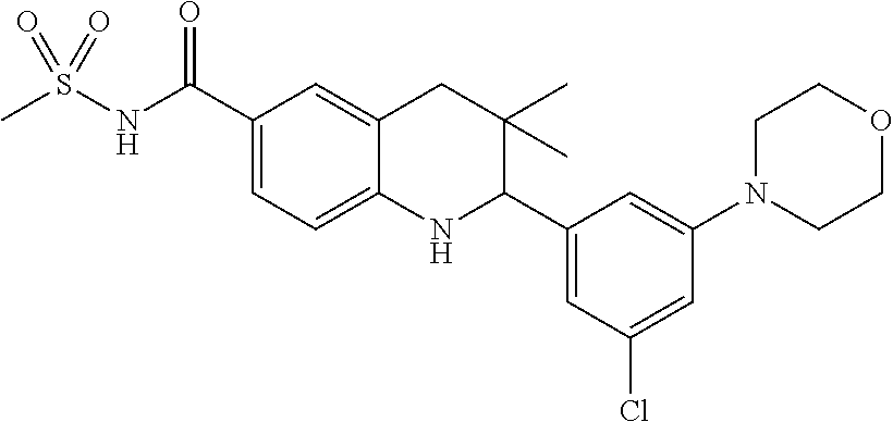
C1(C(NS(C)(=O)=O)=O)=CC=C2C(=C1)CC(C)(C)C(C1=CC(Cl)=CC(N3CCOCC3)=C1)N2
